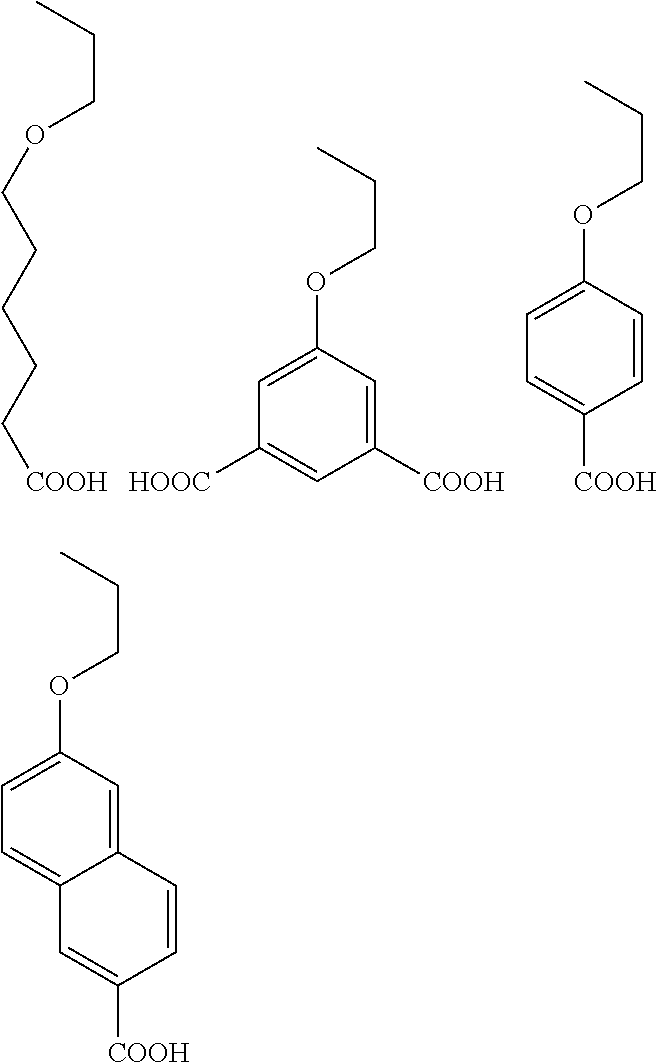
CCCOCCCCC[COOH].[HOOC]C1=CC([COOH])=CC(OCCC)=C1.C1=C([COOH])C=CC(OCCC)=C1.C1=C2C(=CC(OCCC)=C1)C=CC([COOH])=C2
